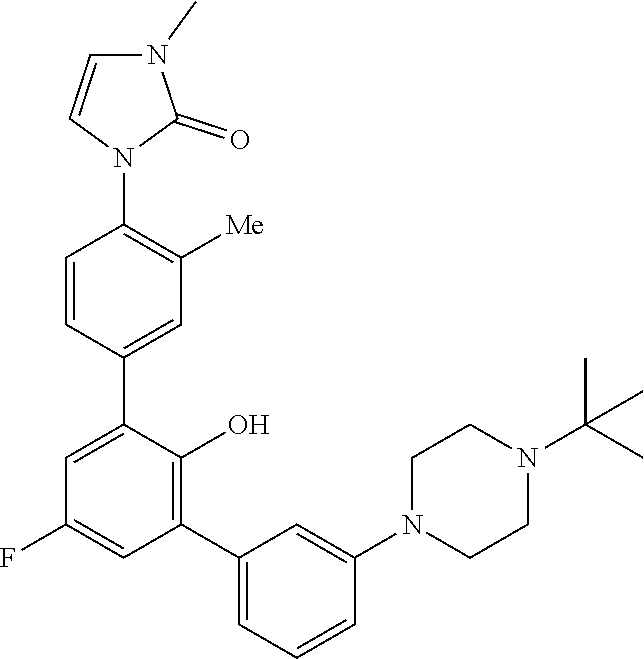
C1(F)=CC(C2=CC=CC(N3CCN(C(C)(C)C)CC3)=C2)=C(O)C(C2=CC([Me])=C(N3C(=O)N(C)C=C3)C=C2)=C1
